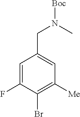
C1=C(F)C(Br)=C([Me])C=C1CN([Boc])C
